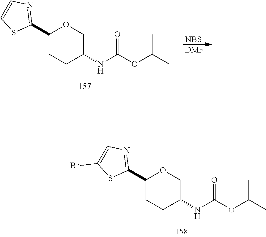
C1(C2=NC=C(Br)S2)CCC(NC(OC(C)C)=O)CO1.C1(C2=NC=CS2)CCC(NC(OC(C)C)=O)CO1.[NBS].[DMF]
